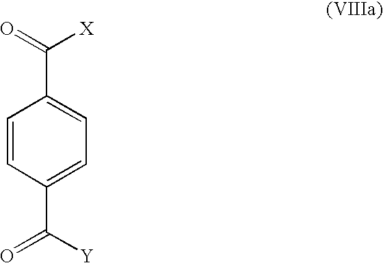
C1=CC(C([Y])=O)=CC=C1C(=O)[X]
